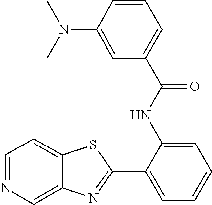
C1=NC=C2C(=C1)SC(C1=CC=CC=C1NC(C1=CC=CC(N(C)C)=C1)=O)=N2
